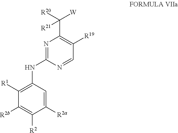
C1([R2b])=C([R2])C([R2a])=CC(NC2=NC(C([W])([R20])[R21])=C([R19])C=N2)=C1[R1]
